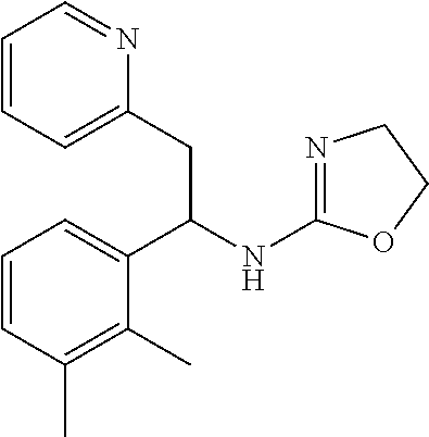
C1=CC=C(CC(C2=CC=CC(C)=C2C)NC2=NCCO2)N=C1
